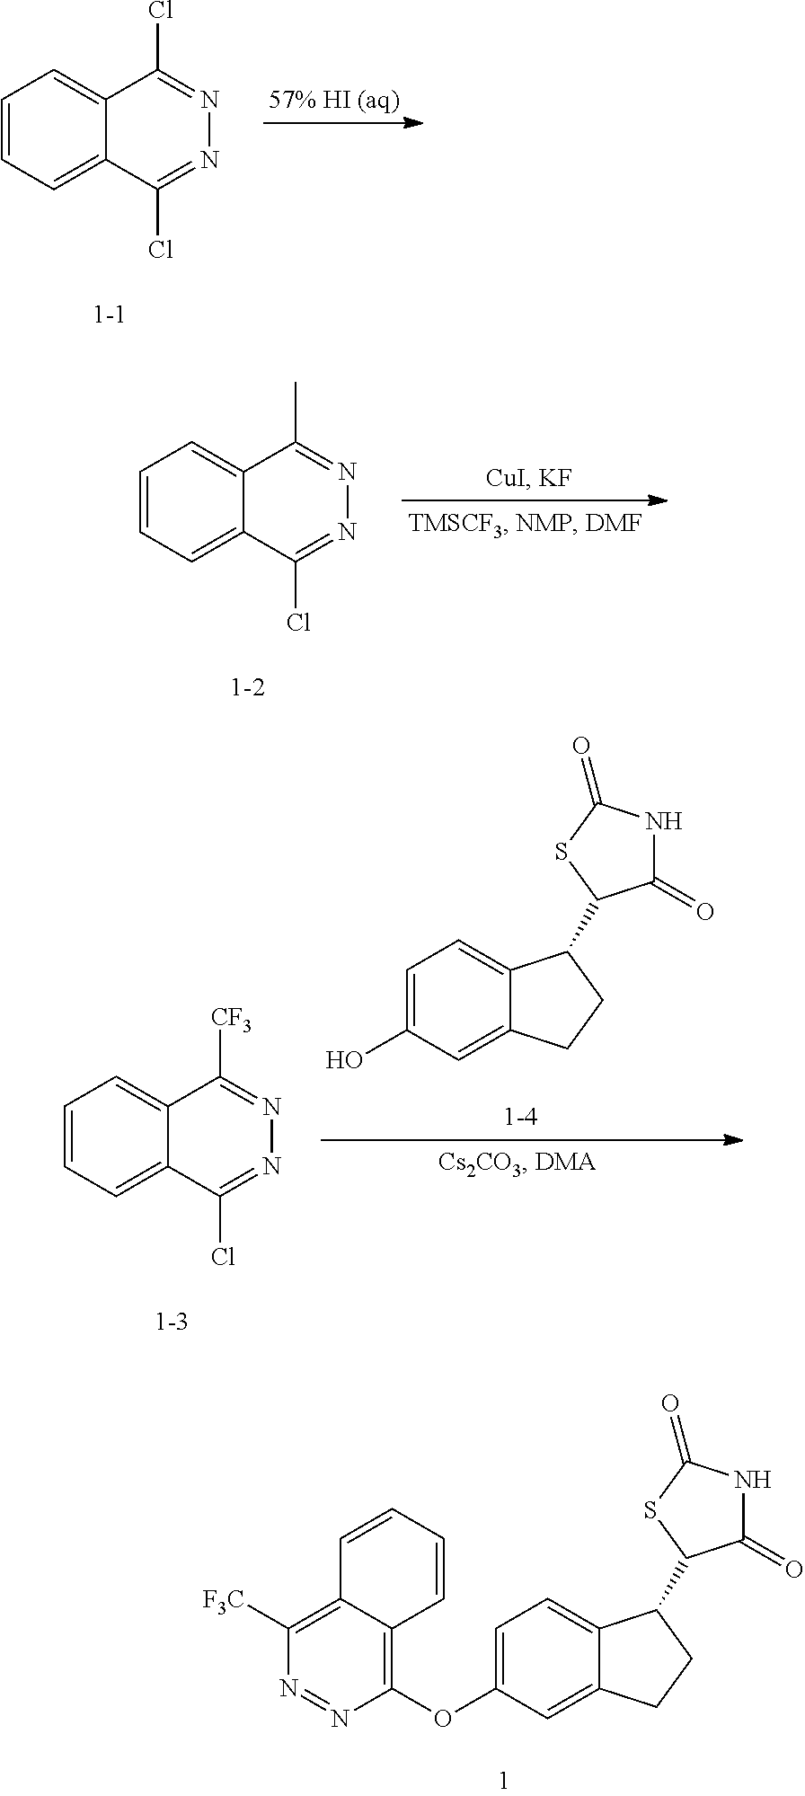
C1=CC=C2C(=C1)C(Cl)=NN=C2Cl.C1=CC=C2C(=C1)C(C)=NN=C2Cl.C1=C(O)C=C2C(=C1)C(C1C(=O)NC(=O)S1)CC2.C1=CC=C2C(=C1)C([CF3])=NN=C2Cl.C1=C(OC2=C3C(=C([F3C])N=N2)C=CC=C3)C=C2C(=C1)C(C1C(=O)NC(=O)S1)CC2
